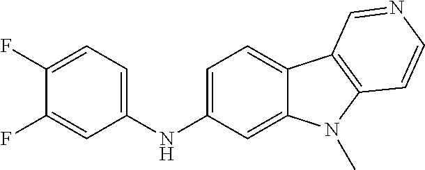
N(C1=CC=C2C(=C1)N(C)C1=C2C=NC=C1)C1=CC=C(F)C(F)=C1
